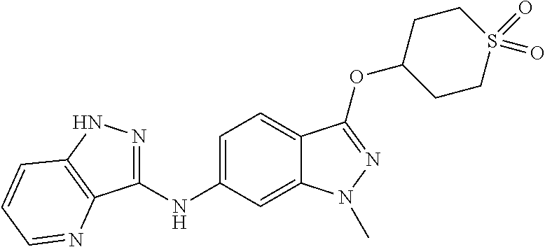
C1(NC2=CC=C3C(=C2)N(C)N=C3OC2CCS(=O)(=O)CC2)=NNC2=C1N=CC=C2
